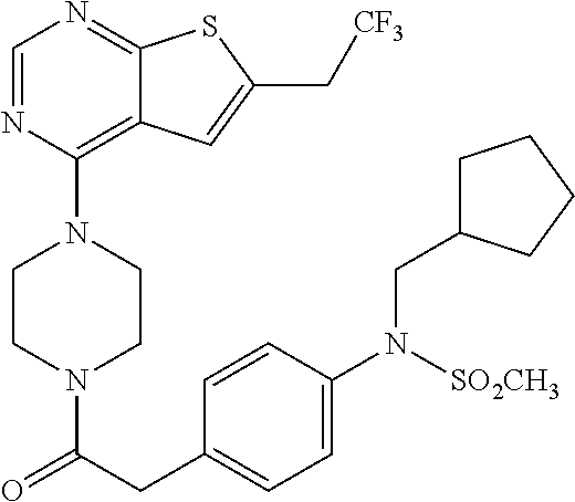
C1CN(C(CC2=CC=C(N([SO2CH3])CC3CCCC3)C=C2)=O)CCN1C1=C2C(=NC=N1)SC(C[CF3])=C2
